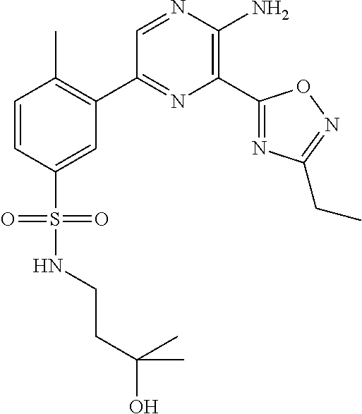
C1(C2=C(C)C=CC(S(=O)(=O)NCCC(O)(C)C)=C2)=NC(C2=NC(CC)=NO2)=C(N)N=C1
